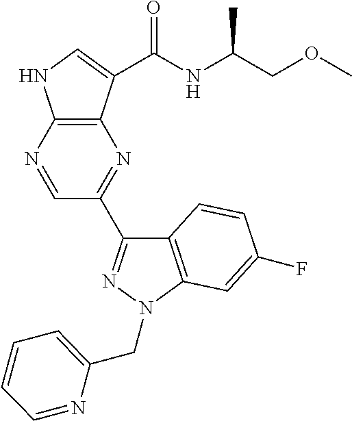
N1=CC(C2=NN(CC3=CC=CC=N3)C3=C2C=CC(F)=C3)=NC2=C1NC=C2C(NC(COC)C)=O
